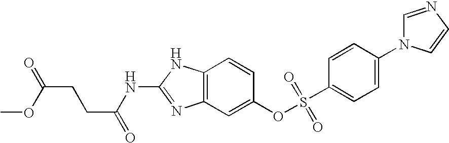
C12=C(C=C(OS(C3=CC=C(N4C=NC=C4)C=C3)(=O)=O)C=C1)N=C(NC(=O)CCC(=O)OC)N2
